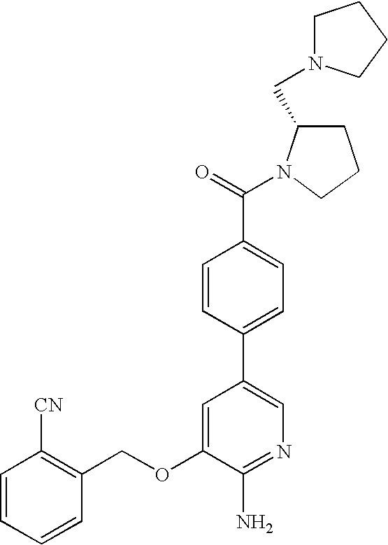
C1=CC=CC(COC2=CC(C3=CC=C(C(=O)N4C(CN5CCCC5)CCC4)C=C3)=CN=C2N)=C1[CN]
